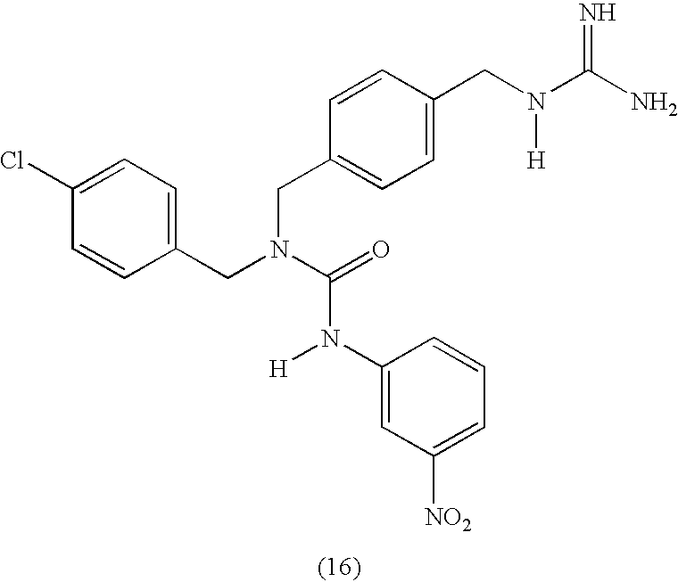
C1=CC(Cl)=CC=C1CN(C(=O)N(C1=CC([NO2])=CC=C1)[H])CC1=CC=C(CN(C(N)=N)[H])C=C1
